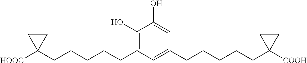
C1(O)=C(CCCCCC2([HOOC])CC2)C=C(CCCCCC2([COOH])CC2)C=C1O
